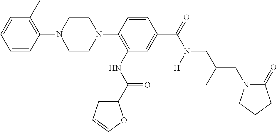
C1(N2CCN(C3=C(NC(=O)C4=CC=CO4)C=C(C(=O)N([H])CC(CN4C(=O)CCC4)C)C=C3)CC2)=C(C)C=CC=C1
